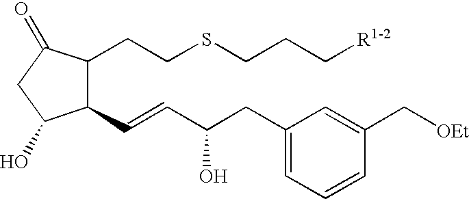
C1(CCSCCC[R1-2])C(C=CC(CC2=CC=CC(C[OEt])=C2)O)C(O)CC1=O
